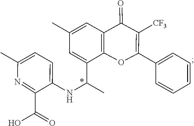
C1(C(=O)O)=NC(C)=CC=C1NC(C1=CC(C)=CC2=C1OC(C1=CC=CC=C1)=C([CF3])C2=O)C
